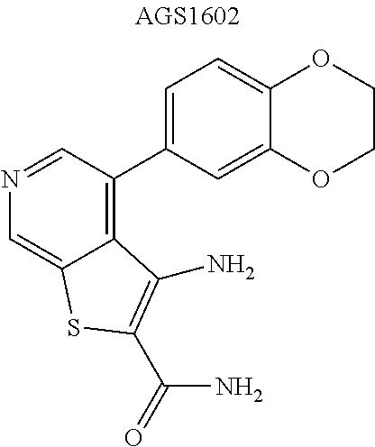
C1=C(C2=C3C(=CN=C2)SC(C(N)=O)=C3N)C=C2C(=C1)OCCO2
